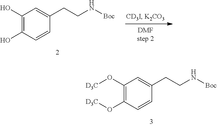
C1(O)=C(O)C=CC(CCN[Boc])=C1.C1(O[D3C])=C(O[D3C])C=CC(CCN[Boc])=C1
